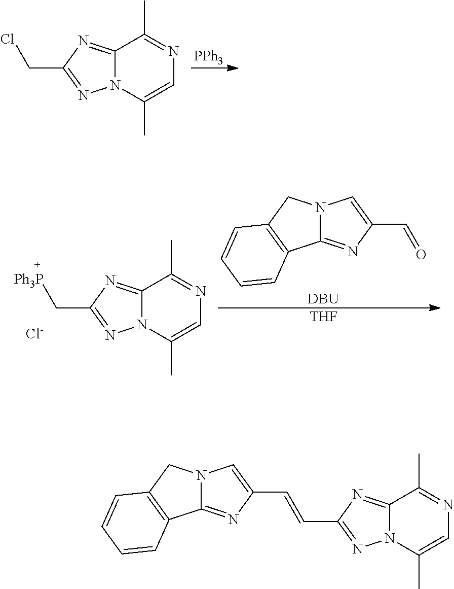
[PPh3].C12=NC(CCl)=NN1C(C)=CN=C2C.C12=NC(C[Ph3P])=NN1C(C)=CN=C2C.[Cl-].N12C(=NC(C=O)=C1)C1=C(C2)C=CC=C1.[DBU].[THF].C12=NC(C=CC3=CN4C(=N3)C3=C(C4)C=CC=C3)=NN1C(C)=CN=C2C
